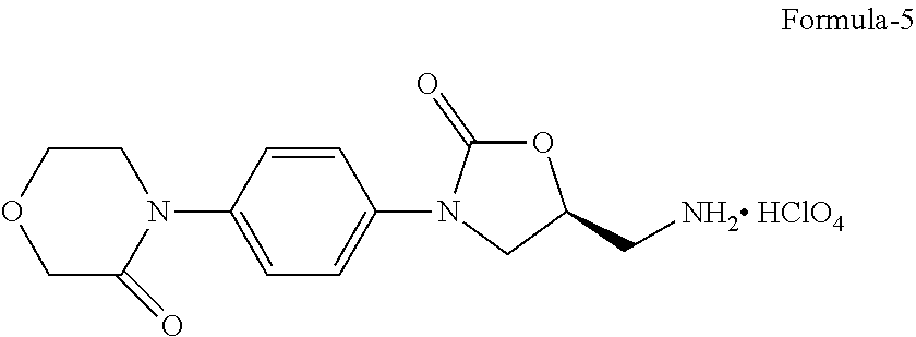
C1COCC(=O)N1C1=CC=C(N2C(=O)OC(C[NH2 HClO4])C2)C=C1
